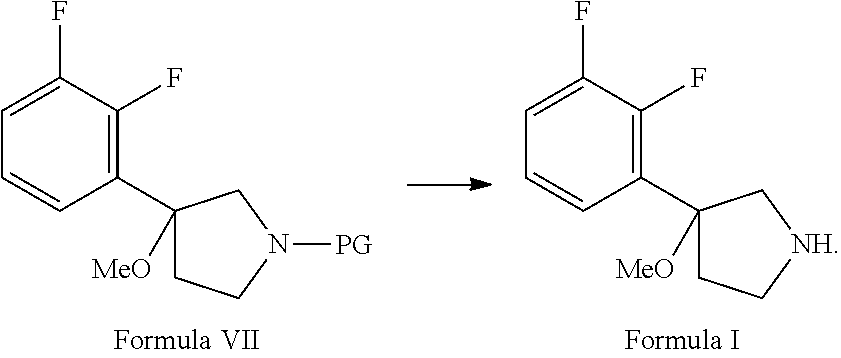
C1=C(F)C(F)=C(C2([MeO])CCN([PG])C2)C=C1.C1=C(F)C(F)=C(C2([MeO])CC[NH]C2)C=C1
